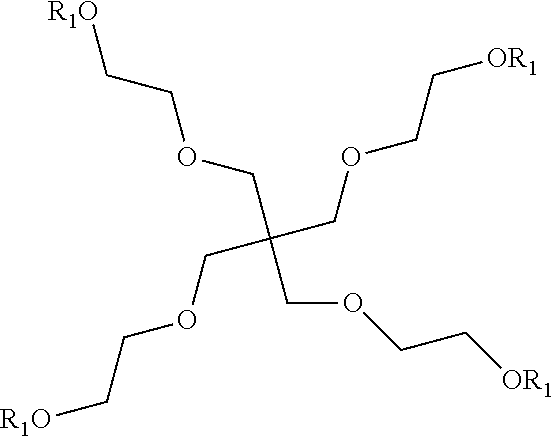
C(C(COCC[OR1])(COCC[R1O])COCC[OR1])OCC[R1O]
